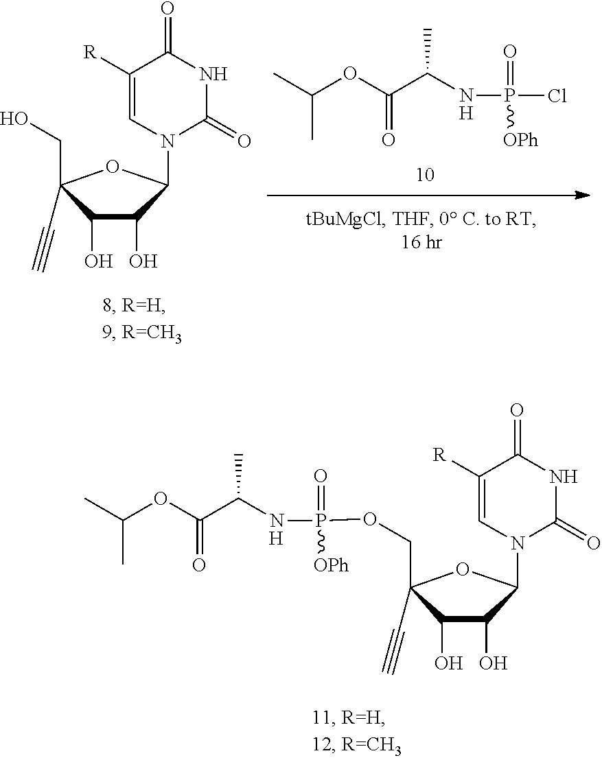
C1(O)C(O)C(N2C(=O)NC(=O)C([R])=C2)OC1(CO)C#C.CC(OC(C(NP(Cl)(=O)[OPh])C)=O)C.[H].[H].CC(OC(C(NP(OCC1(C#C)C(O)C(O)C(N2C(=O)NC(=O)C([R])=C2)O1)(=O)[OPh])C)=O)C
